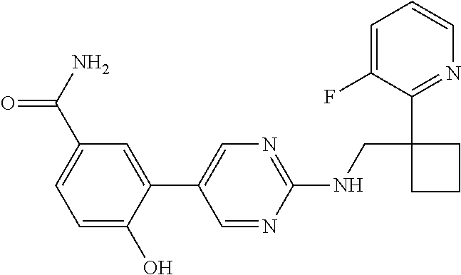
C1=C(F)C(C2(CNC3=NC=C(C4=CC(C(N)=O)=CC=C4O)C=N3)CCC2)=NC=C1
